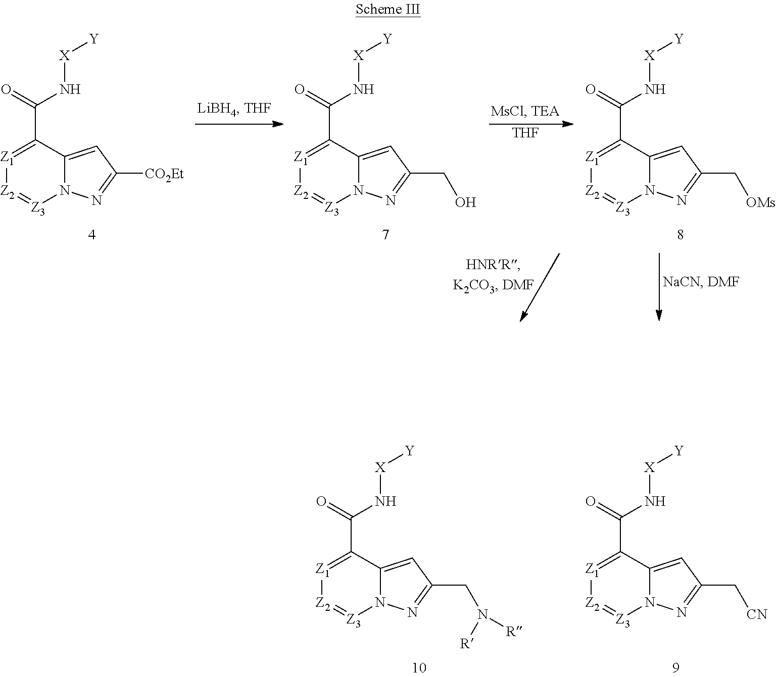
[Z1]1=C(C(=O)N[X][Y])C2=CC([CO2Et])=NN2[Z3]=[Z2]1.[Z1]1=C(C(=O)N[X][Y])C2=CC(CO)=NN2[Z3]=[Z2]1.[THF].[Z1]1=C(C(=O)N[X][Y])C2=CC(C[OMs])=NN2[Z3]=[Z2]1.[Z1]1=C(C(=O)N[X][Y])C2=CC(CN([R])[R])=NN2[Z3]=[Z2]1.[Z1]1=C(C(=O)N[X][Y])C2=CC(C[CN])=NN2[Z3]=[Z2]1
